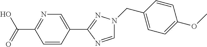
C1=CC(C2=NN(CC3=CC=C(OC)C=C3)C=N2)=CN=C1C(=O)O
